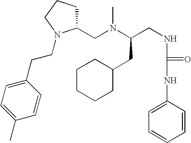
C(CNC(NC1=CC=CC=C1)=O)(N(C)CC1CCCN1CCC1=CC=C(C)C=C1)CC1CCCCC1
